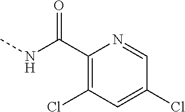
C1(Cl)=C(C(=O)NC)N=CC(Cl)=C1
